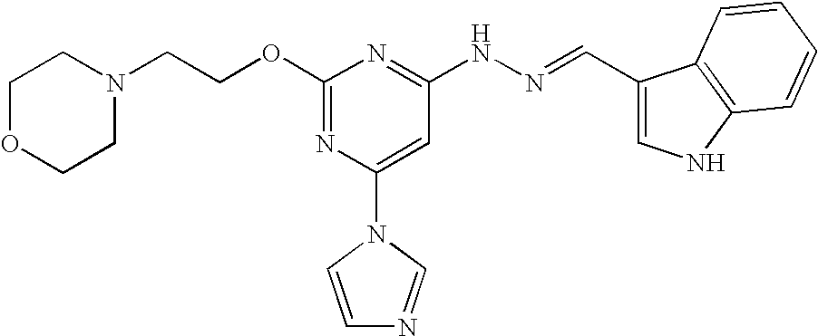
C1(OCCN2CCOCC2)=NC(N2C=CN=C2)=CC(NN=CC2=CNC3=C2C=CC=C3)=N1
